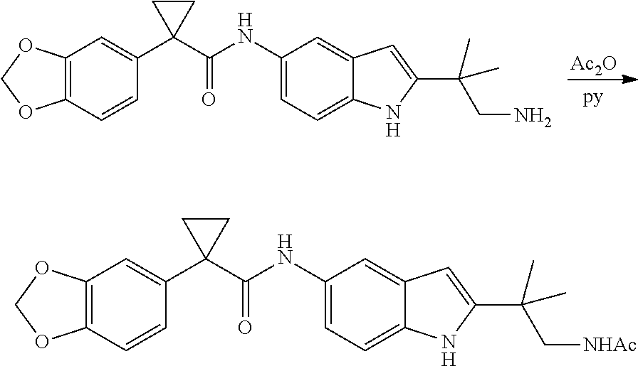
[Ac2O].C12=C(C=CC(C3(C(NC4=CC=C5C(=C4)C=C(C(CN)(C)C)N5)=O)CC3)=C1)OCO2.C12=C(C=CC(C3(C(NC4=CC=C5C(=C4)C=C(C(C[NHAc])(C)C)N5)=O)CC3)=C1)OCO2
